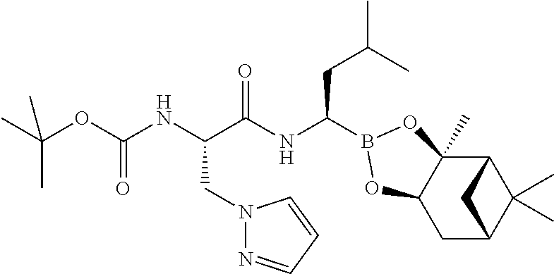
C12C3(C)C(CC(C1(C)C)C2)OB(C(NC(C(NC(OC(C)(C)C)=O)CN1N=CC=C1)=O)CC(C)C)O3
